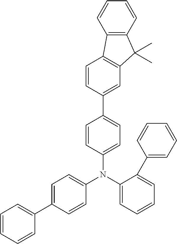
C1(N(C2=CC=C(C3=CC=CC=C3)C=C2)C2=CC=CC=C2C2=CC=CC=C2)=CC=C(C2=CC3=C(C=C2)C2=C(C3(C)C)C=CC=C2)C=C1
